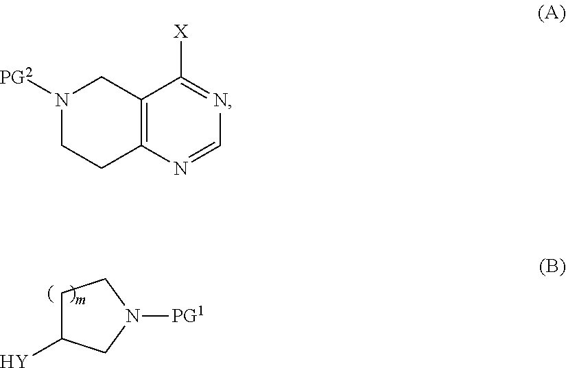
C12=C(N=CN=C1[X])CCN([PG2])C2.[Y]C1CCN([PG1])C1
